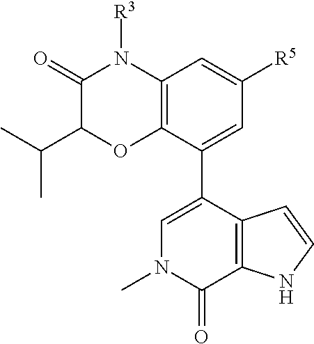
C12=C(C(C3=CN(C)C(=O)C4=C3C=CN4)=CC([R5])=C1)OC(C(C)C)C(=O)N2[R3]
